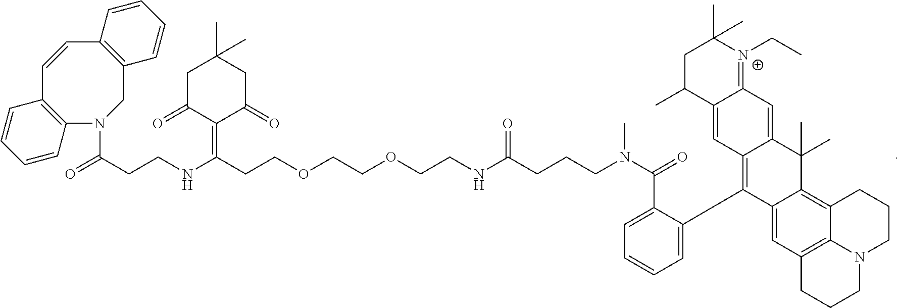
C1(C2=CC=CC=C2C(N(CCCC(NCCOCCOCCC(NCCC(=O)N2C3=C(C=CC4=C(C2)C=CC=C4)C=CC=C3)=C2C(=O)CC(C)(C)CC2=O)=O)C)=O)=C2C(=CC3=[N+](CC)C(C)(C)CC(C)C3=C2)C(C)(C)C2=C3C4=C(C=C12)CCCN4CCC3
